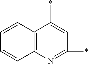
C12=C(N=C(*)C=C1*)C=CC=C2
